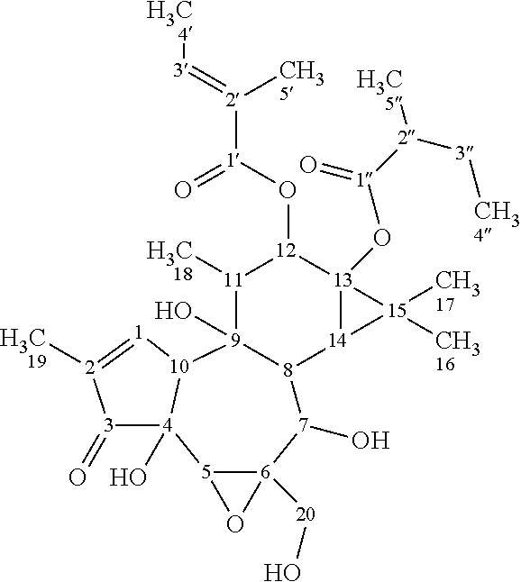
[5]12[6]([20]O)([7](O)[8]3[9](O)([10]4[4]1(O)[3](=O)[2]([H3C19])=[1]4)[11]([H3C18])[12](O[1]([2](=[3][H3C4])[CH35])=O)[13]1(O[1]([2]([3][CH34])[H3C5])=O)[14]3[15]1([CH316])[CH317])O2
